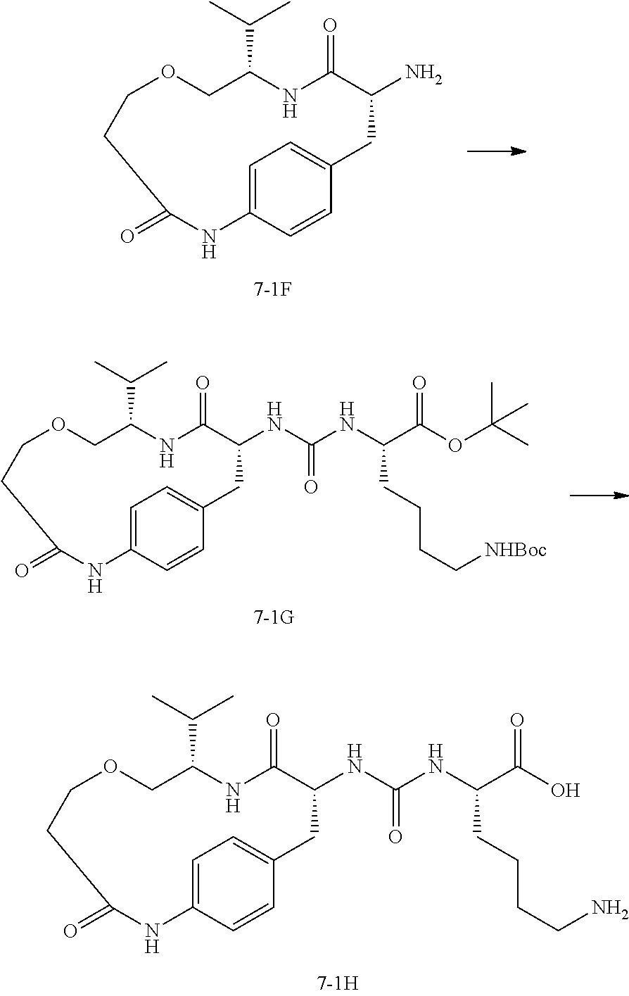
O1CC(C(C)C)NC(=O)C(N)CC2=CC=C(C=C2)NC(=O)CC1.O1CC(C(C)C)NC(=O)C(NC(NC(C(OC(C)(C)C)=O)CCCC[NHBoc])=O)CC2=CC=C(C=C2)NC(=O)CC1.O1CC(C(C)C)NC(=O)C(NC(NC(C(O)=O)CCCCN)=O)CC2=CC=C(C=C2)NC(=O)CC1
